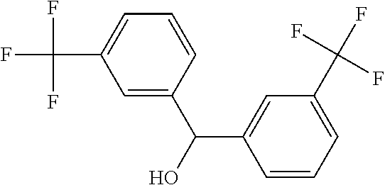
C1=C(C(O)C2=CC(C(F)(F)F)=CC=C2)C=CC=C1C(F)(F)F
